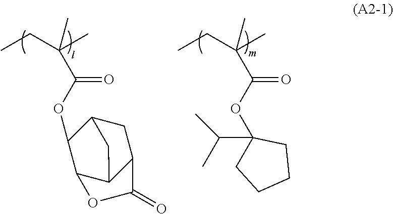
CCC(C)(C)C(OC1C2C3C(CC1C3)C(=O)O2)=O.CCC(C)(C)C(OC1(C(C)C)CCCC1)=O
